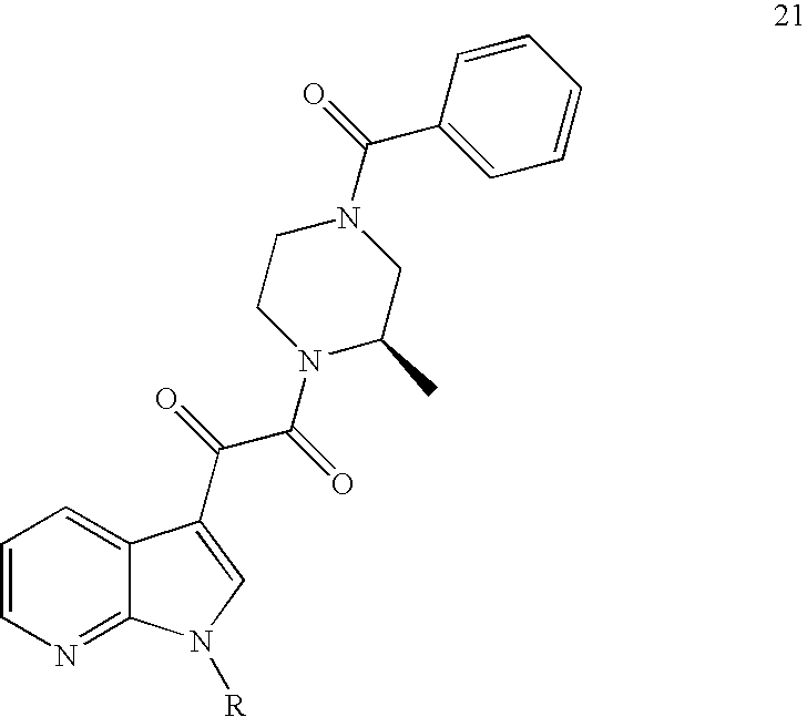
C1=CN=C2C(=C1)C(C(=O)C(=O)N1C(C)CN(C(=O)C3=CC=CC=C3)CC1)=CN2[R]
